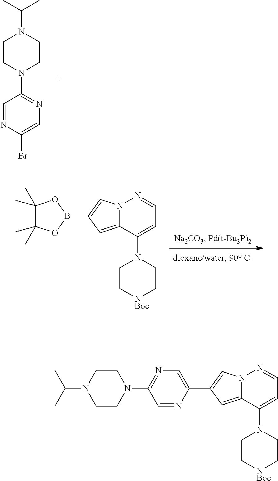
C1=NC(Br)=CN=C1N1CCN(C(C)C)CC1.B1(C2=CN3C(=C2)C(N2CC[NBoc]CC2)=CC=N3)OC(C)(C)C(C)(C)O1.C1(C2=CN3C(=C2)C(N2CC[NBoc]CC2)=CC=N3)=CN=C(N2CCN(C(C)C)CC2)C=N1
